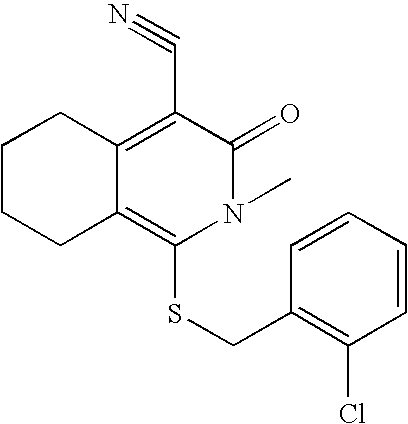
C12=C(C#N)C(=O)N(C)C(SCC3=C(Cl)C=CC=C3)=C1CCCC2
